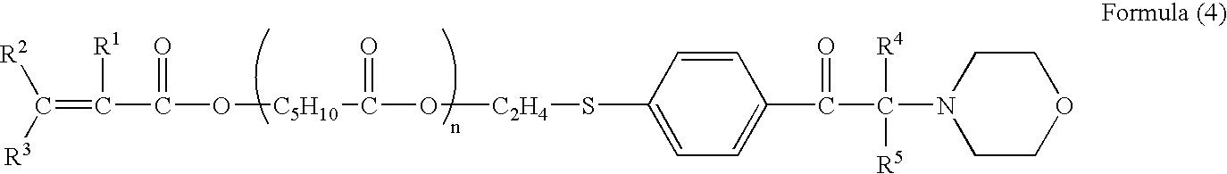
C(=C(C(O[C5H10]C(O[C2H4]SC1=CC=C(C(C(N2CCOCC2)([R4])[R5])=O)C=C1)=O)=O)[R1])([R2])[R3]
